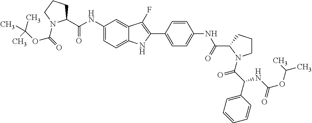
C1(NC(C2CCCN2C(=O)OC(C)(C)C)=O)=CC=C2C(=C1)C(F)=C(C1=CC=C(NC(=O)C3N(C(=O)C(NC(OC(C)C)=O)C4=CC=CC=C4)CCC3)C=C1)N2
